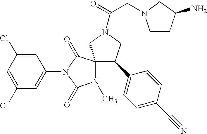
C1=C(Cl)C=C(N2C(=O)C3(N(C)C2=O)C(C2=CC=C(C#N)C=C2)CN(C(CN2CCC(N)C2)=O)C3)C=C1Cl
